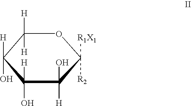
C1([H])([H])C([H])(O)C(O)([H])C([H])(O)C([R1X1])([R2])O1
